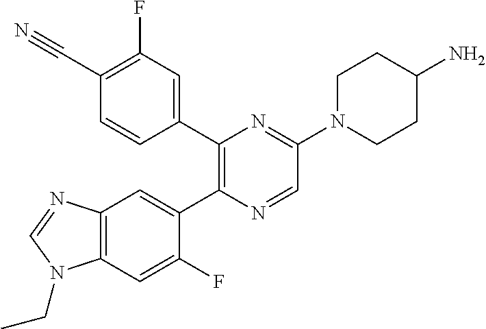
C12=C(C=C(F)C(C3=C(C4=CC(F)=C(C#N)C=C4)N=C(N4CCC(N)CC4)C=N3)=C1)N(CC)C=N2
